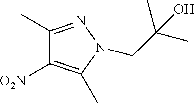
[O2N]C1=C(C)N(CC(C)(C)O)N=C1C
